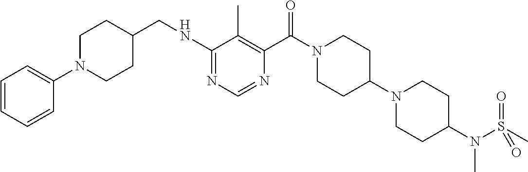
C1(NCC2CCN(C3=CC=CC=C3)CC2)=NC=NC(C(N2CCC(N3CCC(N(S(C)(=O)=O)C)CC3)CC2)=O)=C1C
